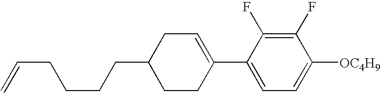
C1(F)=C(F)C(C2=CCC(CCCCC=C)CC2)=CC=C1[OC4H9]
